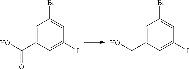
C1=C(C(O)=O)C=C(I)C=C1Br.C1=C(CO)C=C(I)C=C1Br
